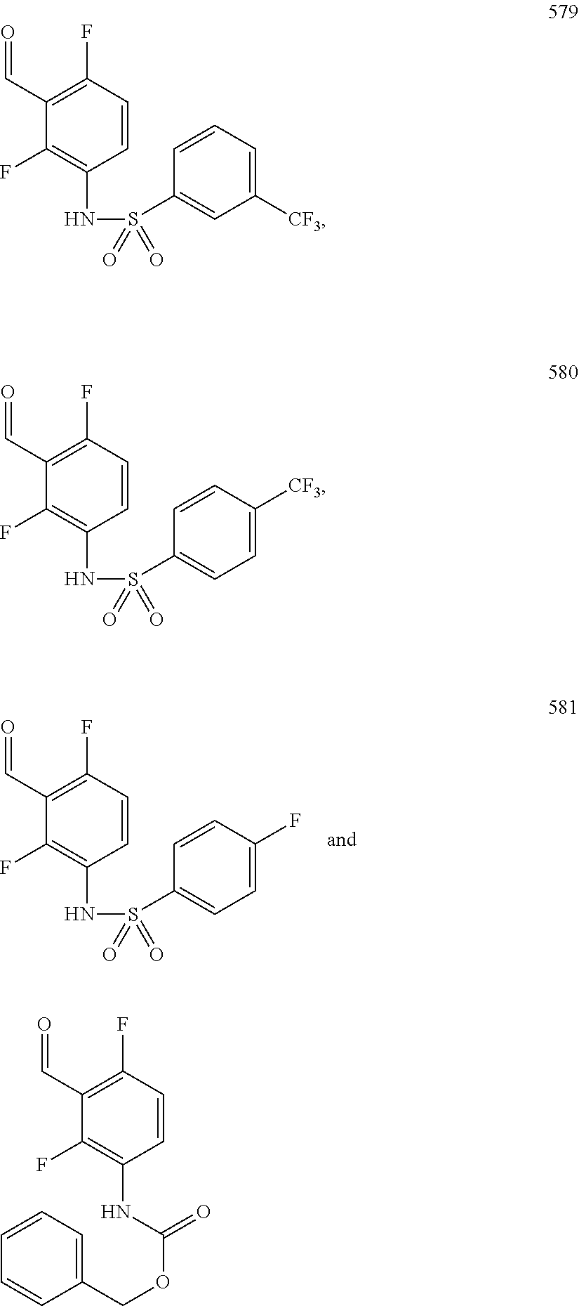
C1(F)=C(NS(C2=CC=C(F)C=C2)(=O)=O)C=CC(F)=C1C=O.C1(F)=C(NS(C2=CC([CF3])=CC=C2)(=O)=O)C=CC(F)=C1C=O.C1(F)=C(NS(C2=CC=C([CF3])C=C2)(=O)=O)C=CC(F)=C1C=O.C1(F)=C(NC(OCC2=CC=CC=C2)=O)C=CC(F)=C1C=O
